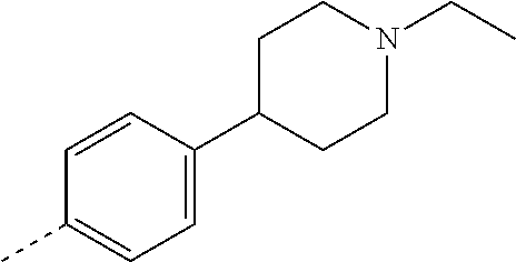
C1=CC(C2CCN(CC)CC2)=CC=C1C
